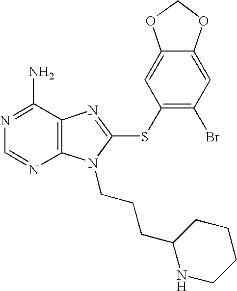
N1=C(N)C2=C(N=C1)N(CCCC1NCCCC1)C(SC1=C(Br)C=C3C(=C1)OCO3)=N2
